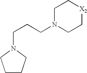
C(N1CCCC1)CCN1CC[X2]CC1
